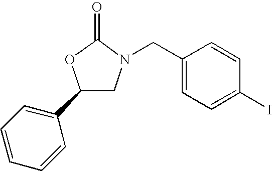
C1=CC=CC(C2CN(CC3=CC=C(I)C=C3)C(=O)O2)=C1
